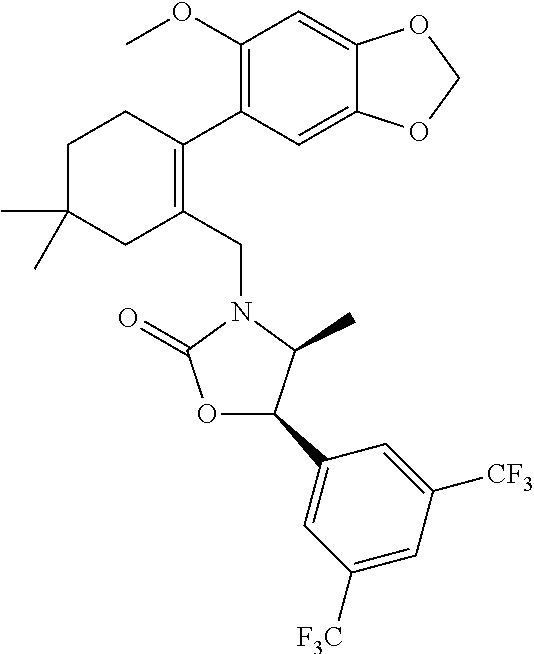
C1C(C)(C)CC(CN2C(=O)OC(C3=CC([F3C])=CC([CF3])=C3)C2C)=C(C2=C(OC)C=C3C(=C2)OCO3)C1
